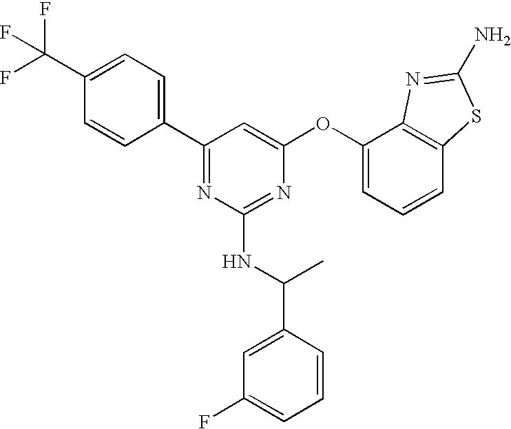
C1(C(F)(F)F)=CC=C(C2=NC(NC(C3=CC(F)=CC=C3)C)=NC(OC3=CC=CC4=C3N=C(N)S4)=C2)C=C1
